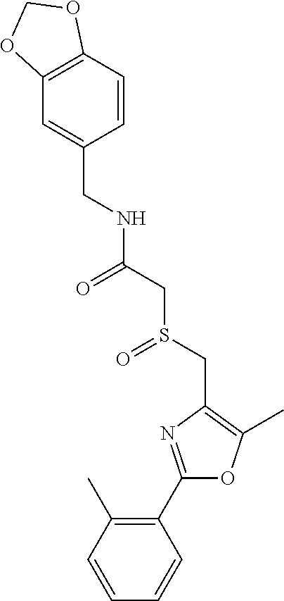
C1(C2=C(C)C=CC=C2)=NC(CS(CC(NCC2=CC3=C(C=C2)OCO3)=O)=O)=C(C)O1
